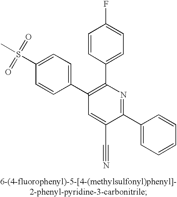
C1(C2=C(C3=CC=C(F)C=C3)N=C(C3=CC=CC=C3)C(C#N)=C2)=CC=C(S(C)(=O)=O)C=C1
